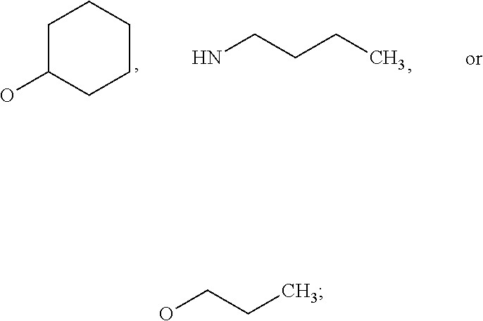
OCCC.C1C(O)CCCC1.NCCCC
